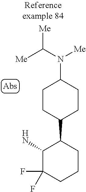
NC1C(F)(F)CCCC1C1CCC(N([Me])C([Me])[Me])CC1
